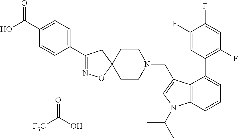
[F3C]C(O)=O.C1(C(O)=O)=CC=C(C2=NOC3(C2)CCN(CC2=CN(C(C)C)C4=C2C(C2=C(F)C=C(F)C(F)=C2)=CC=C4)CC3)C=C1
